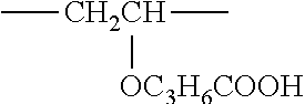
C[CH2CH](C)[OC3H6COOH]
